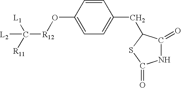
C1=CC(O[R12]C([L2])([L1])[R11])=CC=C1CC1C(=O)NC(=O)S1
